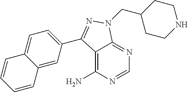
C12=C(N)N=CN=C1N(CC1CCNCC1)N=C2C1=CC=C2C(=C1)C=CC=C2
